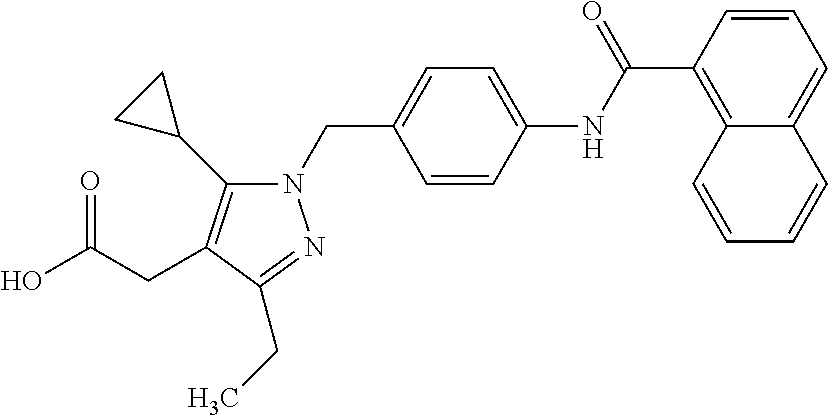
N1(CC2=CC=C(NC(C3=C4C(=CC=C3)C=CC=C4)=O)C=C2)C(C2CC2)=C(CC(O)=O)C(CC)=N1
